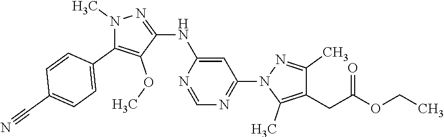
N1(C)C(C2=CC=C(C#N)C=C2)=C(OC)C(NC2=CC(N3C(C)=C(CC(OCC)=O)C(C)=N3)=NC=N2)=N1
